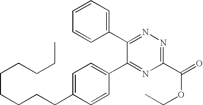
C1=CC=C(C2=NN=C(C(=O)OCC)N=C2C2=CC=C(CCCCCCCCC)C=C2)C=C1
